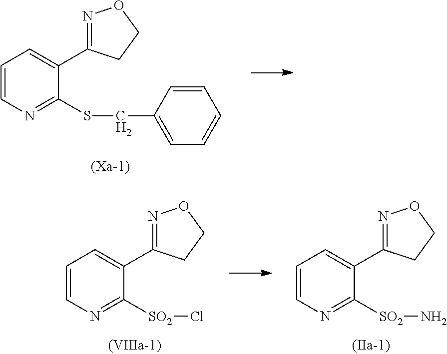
N1=C(SCC2=CC=CC=C2)C(C2=NOCC2)=CC=C1.N1=C([SO2]Cl)C(C2=NOCC2)=CC=C1.N1=C([SO2]N)C(C2=NOCC2)=CC=C1
